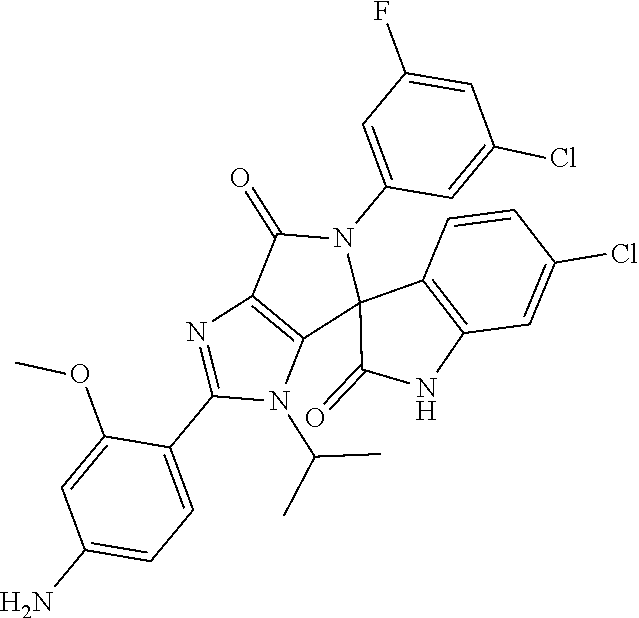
C12=C(C(=O)N(C3=CC(F)=CC(Cl)=C3)C13C(=O)NC1=C3C=CC(Cl)=C1)N=C(C1=CC=C(N)C=C1OC)N2C(C)C
